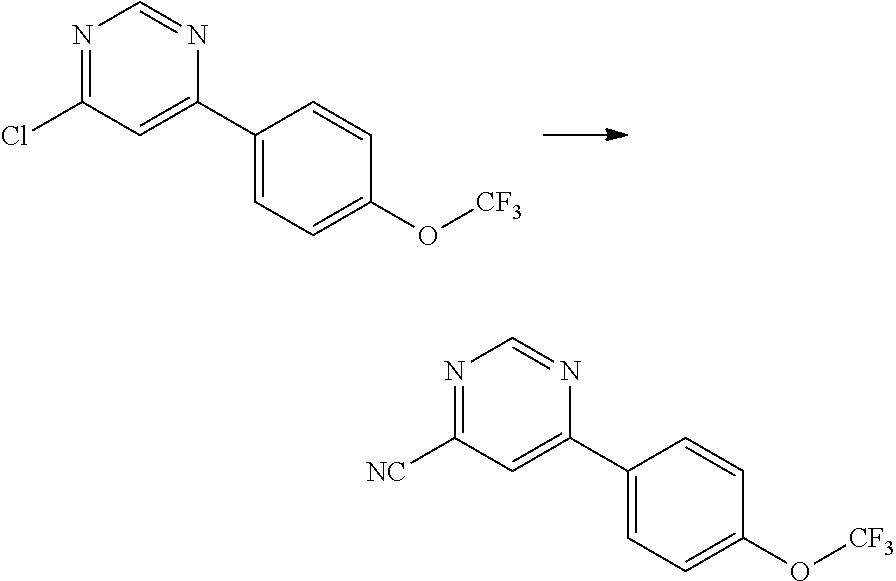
N1=C(Cl)C=C(C2=CC=C(O[CF3])C=C2)N=C1.N1=C([NC])C=C(C2=CC=C(O[CF3])C=C2)N=C1
